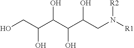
OCC(C(C(C(CN([R1])[R2])O)O)O)O
